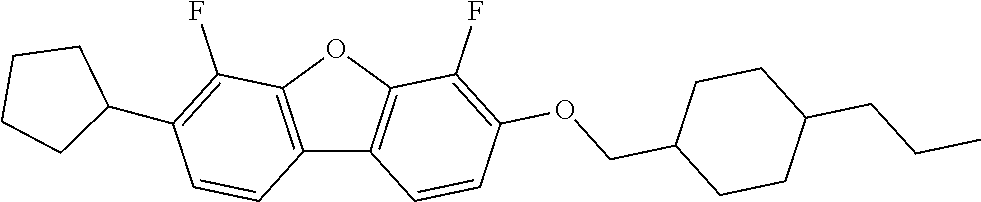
C12=C(OC3=C1C=CC(OCC1CCC(CCC)CC1)=C3F)C(F)=C(C1CCCC1)C=C2
